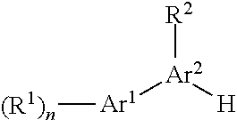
[Ar1]([(R1)n])[Ar2]([R2])[H]
